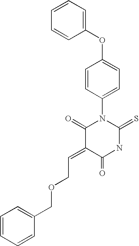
C1(OC2=CC=C(N3C(=O)C(=CCOCC4=CC=CC=C4)C(=O)NC3=S)C=C2)=CC=CC=C1
